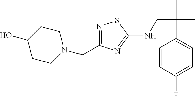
N1=C(CN2CCC(O)CC2)N=C(NCC(C)(C)C2=CC=C(F)C=C2)S1
